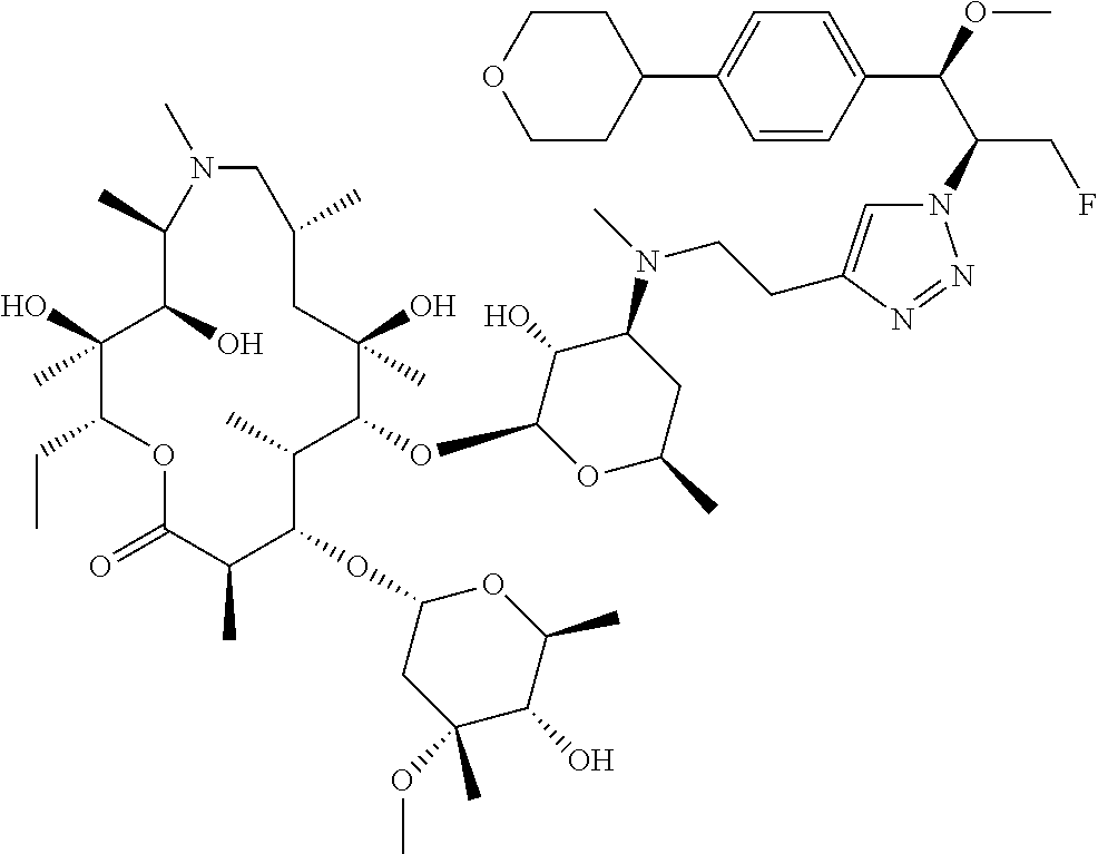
C1(O)(C)C(CC)OC(=O)C(C)C(OC2CC(OC)(C)C(O)C(C)O2)C(C)C(OC2OC(C)CC(N(C)CCC3=CN(C(C(OC)C4=CC=C(C5CCOCC5)C=C4)CF)N=N3)C2O)C(O)(C)CC(C)CN(C)C(C)C1O
